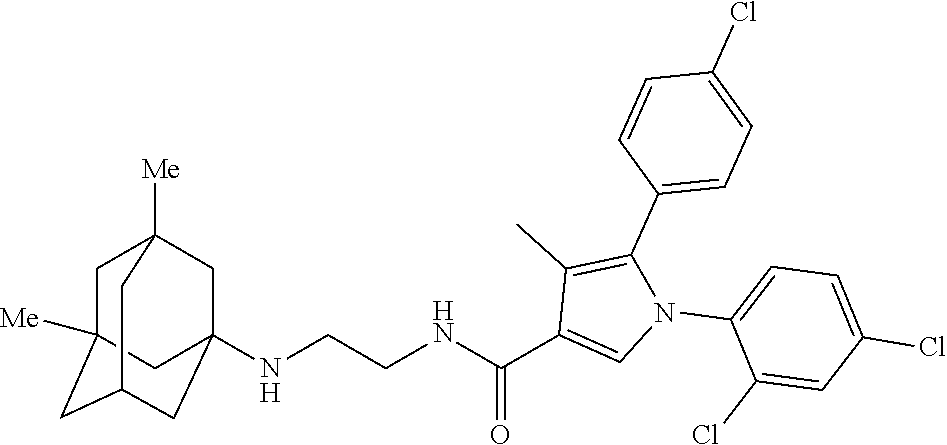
N(CCNC(C1=CN(C2=CC=C(Cl)C=C2Cl)C(C2=CC=C(Cl)C=C2)=C1C)=O)C12CC3([Me])CC([Me])(CC(C1)C3)C2
